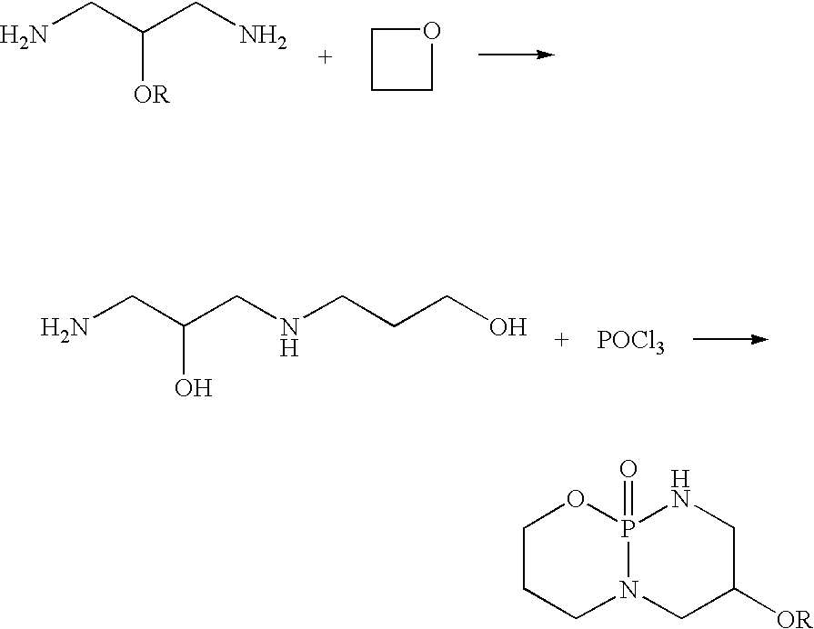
NCC(CN)[OR].C1CCO1.NCC(CNCCCO)O.[POCl3].C1CCN2P(=O)(O1)NCC([OR])C2
